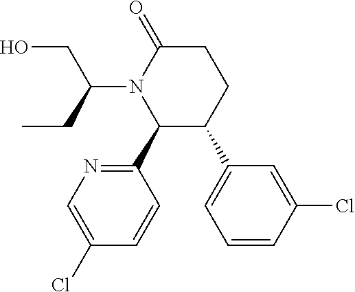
C1C(=O)N(C(CO)CC)C(C2=NC=C(Cl)C=C2)C(C2=CC=CC(Cl)=C2)C1
